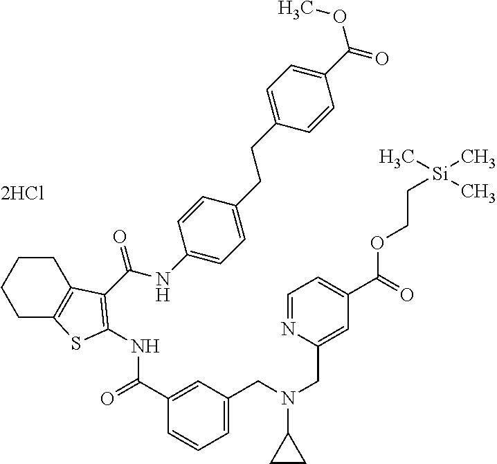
C1CC2=C(CC1)SC(NC(=O)C1=CC(CN(C3CC3)CC3=CC(C(=O)OCC[Si](C)(C)C)=CC=N3)=CC=C1)=C2C(NC1=CC=C(CCC2=CC=C(C(OC)=O)C=C2)C=C1)=O
